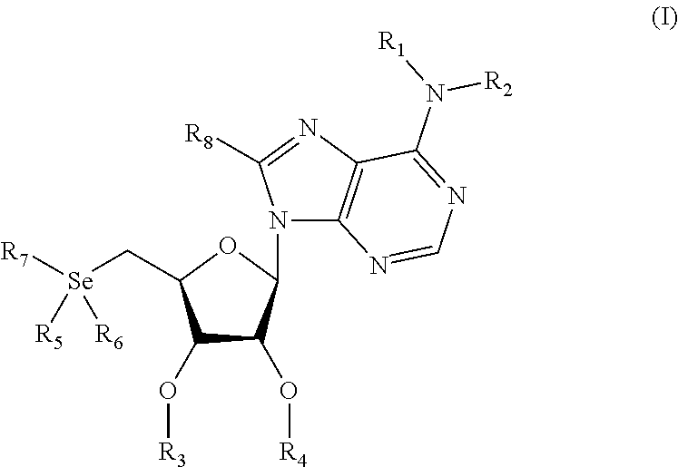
C1(O[R3])C(O[R4])C(N2C3=C(N=C2[R8])C(N([R1])[R2])=NC=N3)OC1C[Se]([R7])([R5])[R6]
